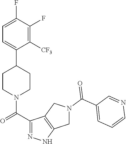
C1=C(F)C(F)=C([CF3])C(C2CCN(C(C3=NNC4=C3CN(C(C3=CC=CN=C3)=O)C4)=O)CC2)=C1
